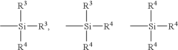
[R3][Si]([R4])([R3])C.[R3][Si]([R4])([R4])C.[R4][Si]([R4])([R4])C
